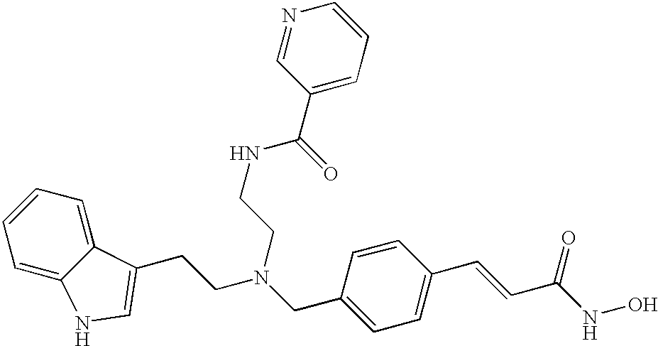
C1=CC=C2C(=C1)C(CCN(CC1=CC=C(C=CC(NO)=O)C=C1)CCNC(=O)C1=CC=CN=C1)=CN2
